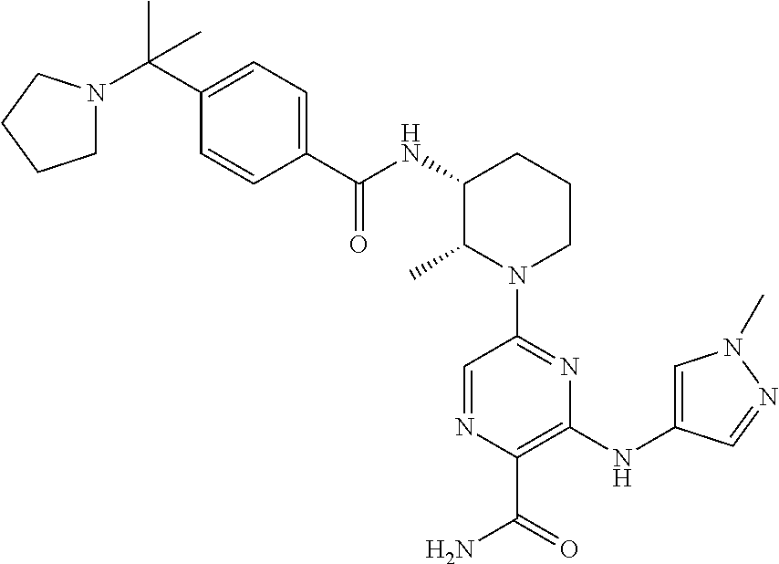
C1=NC(C(=O)N)=C(NC2=CN(C)N=C2)N=C1N1CCCC(NC(C2=CC=C(C(C)(N3CCCC3)C)C=C2)=O)C1C
